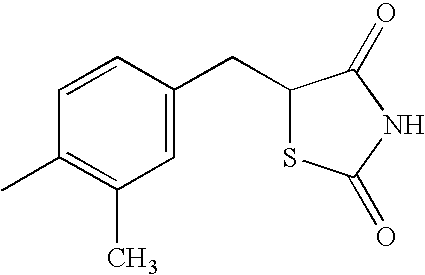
C1=C(CC2SC(=O)NC2=O)C=CC(C)=C1C
